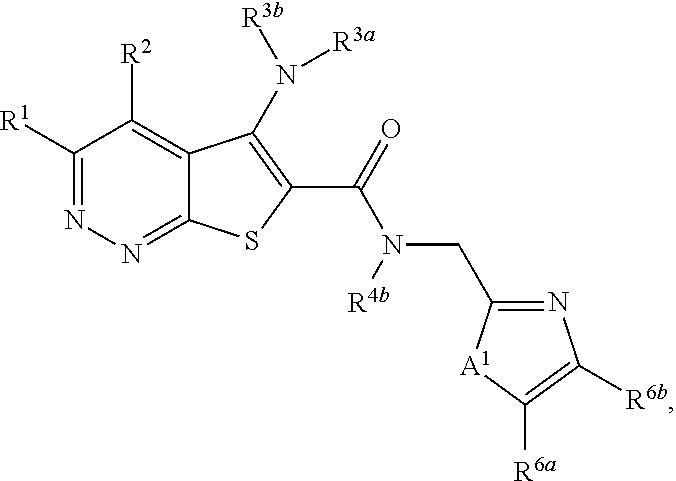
C1([R1])=NN=C2C(=C1[R2])C(N([R3b])[R3a])=C(C(N(CC1=NC([R6b])=C([R6a])[A1]1)[R4b])=O)S2
